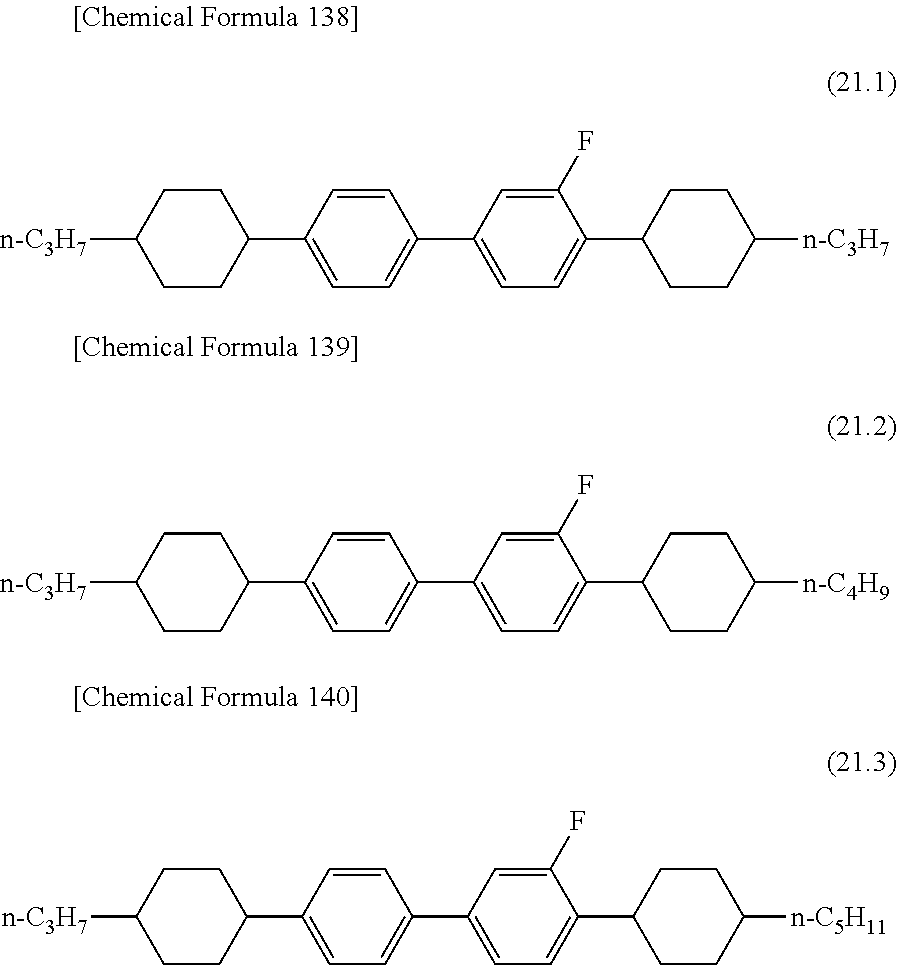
C1(C2=CC=C(C3CCC([n-C3H7])CC3)C=C2)=CC=C(C2CCC([n-C3H7])CC2)C(F)=C1.C1(C2=CC=C(C3CCC([n-C3H7])CC3)C=C2)=CC=C(C2CCC([n-C4H9])CC2)C(F)=C1.C1(C2=CC=C(C3CCC([n-C3H7])CC3)C=C2)=CC=C(C2CCC([n-C5H11])CC2)C(F)=C1
